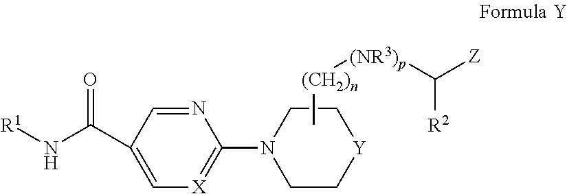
N1=CC(C(N[R1])=O)=C[X]=C1N1CC[Y]CC1.C[(CH2)n][(NR3)p]C([Z])[R2]
